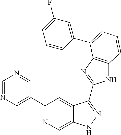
C1=NC=C(C2=NC=C3C(=C2)C(C2=NC4=C(N2)C=CC=C4C2=CC(F)=CC=C2)=NN3)C=N1
